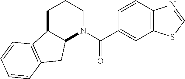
C1C2C(N(C(=O)C3=CC4=C(C=C3)N=CS4)CC1)CC1=C2C=CC=C1
